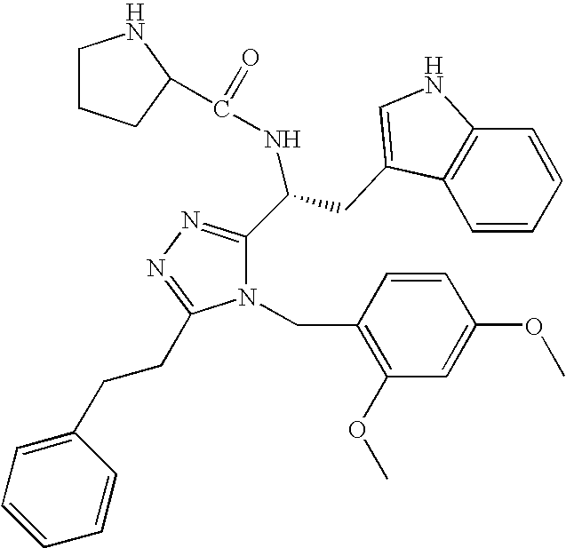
C1(C(NC(=O)C2CCCN2)CC2=CNC3=C2C=CC=C3)=NN=C(CCC2=CC=CC=C2)N1CC1=C(OC)C=C(OC)C=C1
